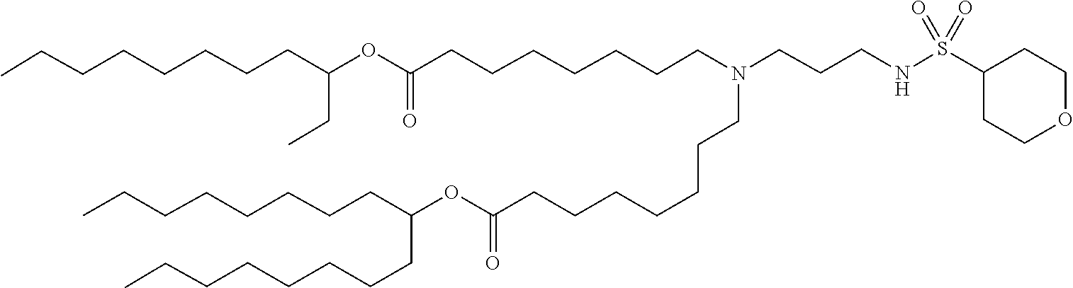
O(C(=O)CCCCCCCN(CCCNS(=O)(=O)C1CCOCC1)CCCCCCCC(OC(CC)CCCCCCCC)=O)C(CCCCCCCC)CCCCCCCC
